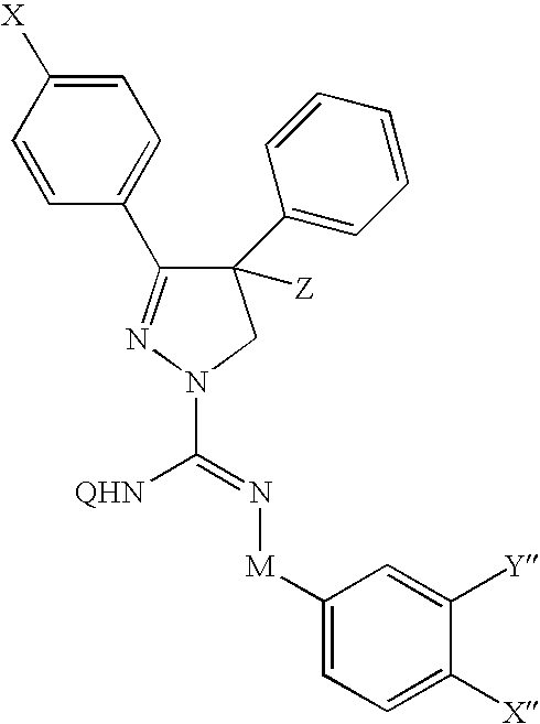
C1=CC([X])=CC=C1C1=NN(C(=N[M]C2=CC=C([X])C([Y])=C2)[QHN])CC1([Z])C1=CC=CC=C1
